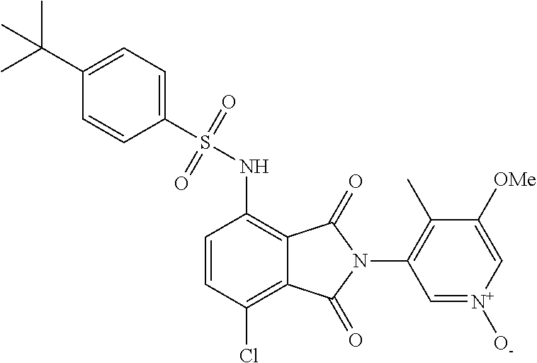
C1=CC(Cl)=C2C(=C1NS(C1=CC=C(C(C)(C)C)C=C1)(=O)=O)C(=O)N(C1=C(C)C([OMe])=C[N+]([O-])=C1)C2=O
